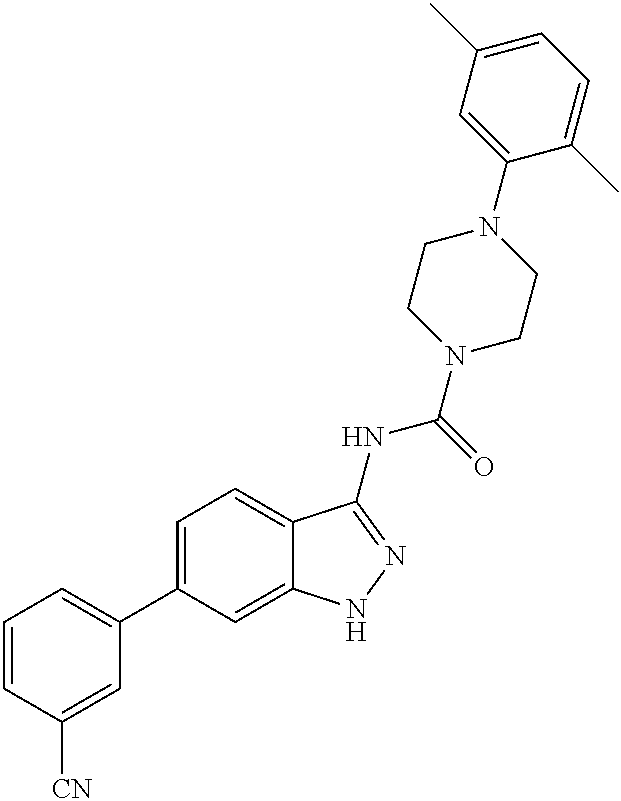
C1=CC([CN])=CC(C2=CC=C3C(=C2)NN=C3NC(N2CCN(C3=CC(C)=CC=C3C)CC2)=O)=C1
